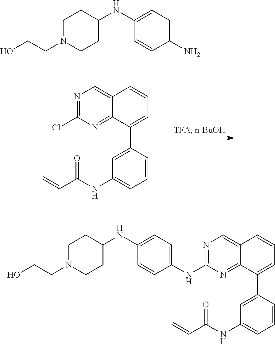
C1(N)=CC=C(NC2CCN(CCO)CC2)C=C1.N1=C(Cl)N=C2C(=C1)C=CC=C2C1=CC(NC(C=C)=O)=CC=C1.N1=C(NC2=CC=C(NC3CCN(CCO)CC3)C=C2)N=C2C(=C1)C=CC=C2C1=CC(NC(C=C)=O)=CC=C1
